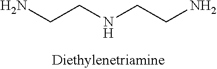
NCCNCCN
